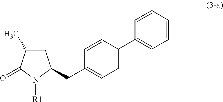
C1C(C)C(=O)N([R1])C1CC1=CC=C(C2=CC=CC=C2)C=C1
